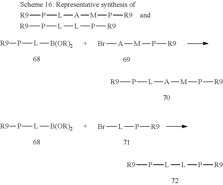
[R9]P[L][A][M]P[R9].Br[A][M]P[R9].[R9]P[L][L]P[R9].[R9]P[L][B(OR)2].[R9]P[L][A][M]P[R9].Br[L]P[R9].[R9]P[L][B(OR)2].[R9]P[L][L]P[R9]
